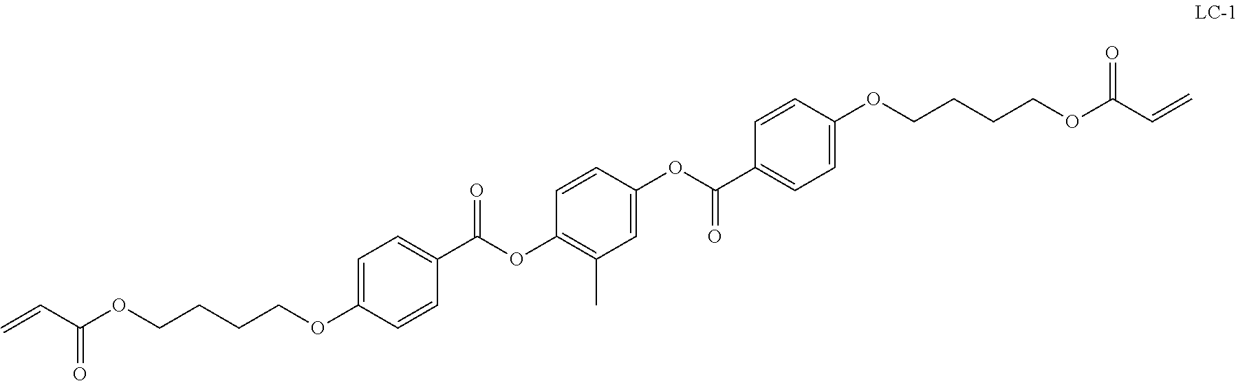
C=CC(OCCCCOC1=CC=C(C(OC2=C(C)C=C(OC(=O)C3=CC=C(OCCCCOC(=O)C=C)C=C3)C=C2)=O)C=C1)=O
